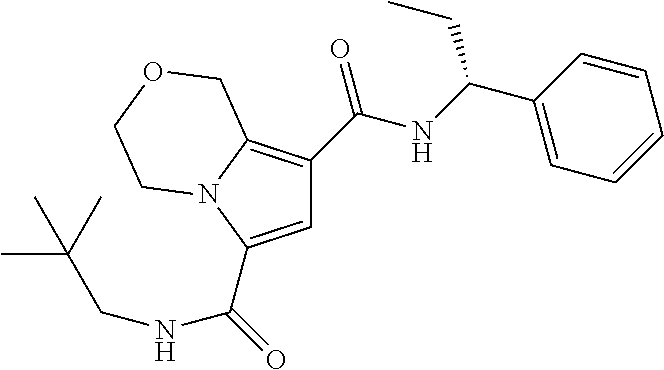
C1=C(C(=O)NCC(C)(C)C)N2C(=C1C(NC(C1=CC=CC=C1)CC)=O)COCC2
